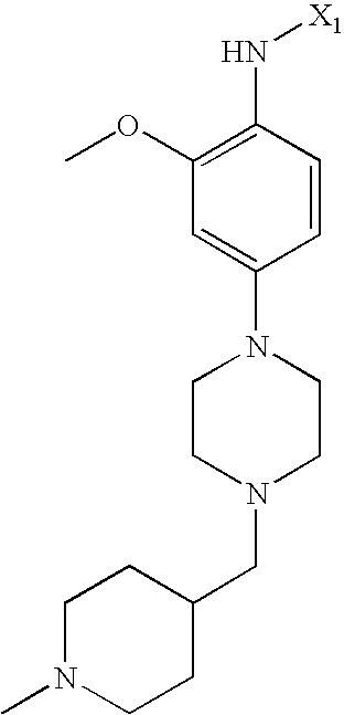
C1=C(N2CCN(CC3CCN(C)CC3)CC2)C=CC(N[X1])=C1OC
